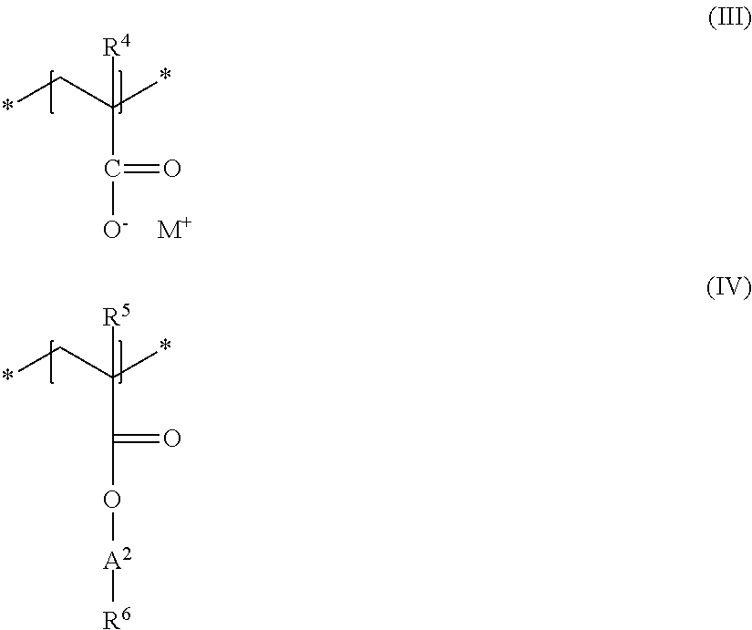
*CC(*)([R4])C(=O)[O-].[M+].*CC(*)([R5])C(=O)O[A2][R6]
